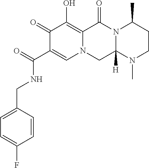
C1(=O)C(C(NCC2=CC=C(F)C=C2)=O)=CN2C(=C1O)C(=O)N1C([H])(C2)N(C)CCC1C
